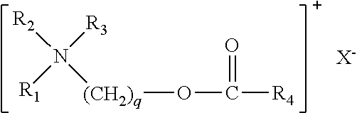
[(CH2)q](OC([R4])=O)N([R2])([R3])[R1].[X-]
